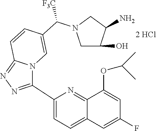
C1(C2=NN=C3N2C=C(C(N2CC(O)C(N)C2)[F3C])C=C3)=CC=C2C(=N1)C(OC(C)C)=CC(F)=C2
